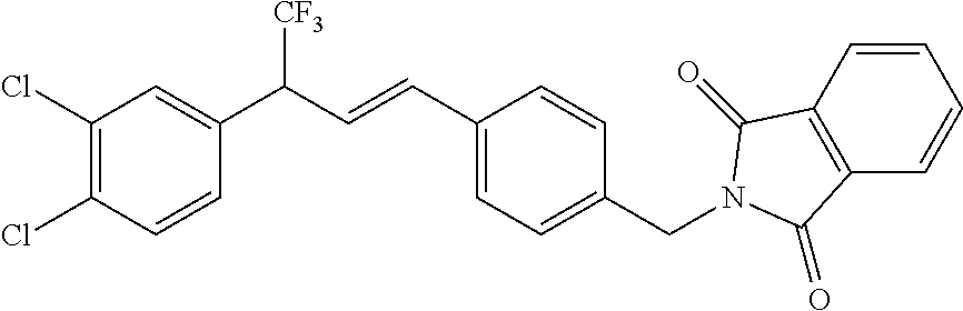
C1(Cl)=C(Cl)C=CC(C(C=CC2=CC=C(CN3C(=O)C4=C(C=CC=C4)C3=O)C=C2)[CF3])=C1
